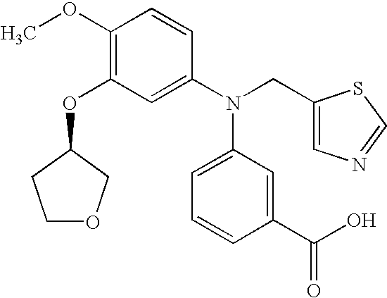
C1(OC)=C(OC2CCOC2)C=C(N(CC2=CN=CS2)C2=CC=CC(C(=O)O)=C2)C=C1
